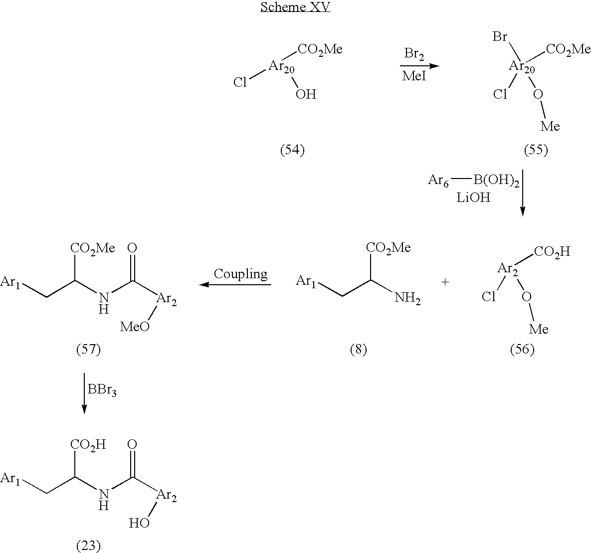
[Ar1]CC(NC([Ar2]O)=O)[CO2H].[Ar20](O)(Cl)[CO2Me].[Ar20](Cl)([CO2Me])(Br)O[Me].[Br2].[Ar6][B(OH)2].[MeI].[LiOH].[Ar1]CC(N)[CO2Me].[Ar1]CC(NC([Ar2][MeO])=O)[CO2Me].[Ar2](Cl)([CO2H])O[Me].[BBr3]
